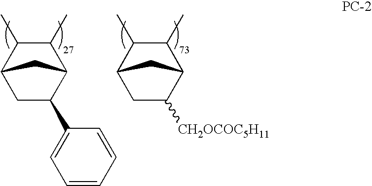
C1(C)C(C)C2CC(C3=CC=CC=C3)C1C2.C1(C)C(C)C2CC([CH2OCOC5H11])C1C2
